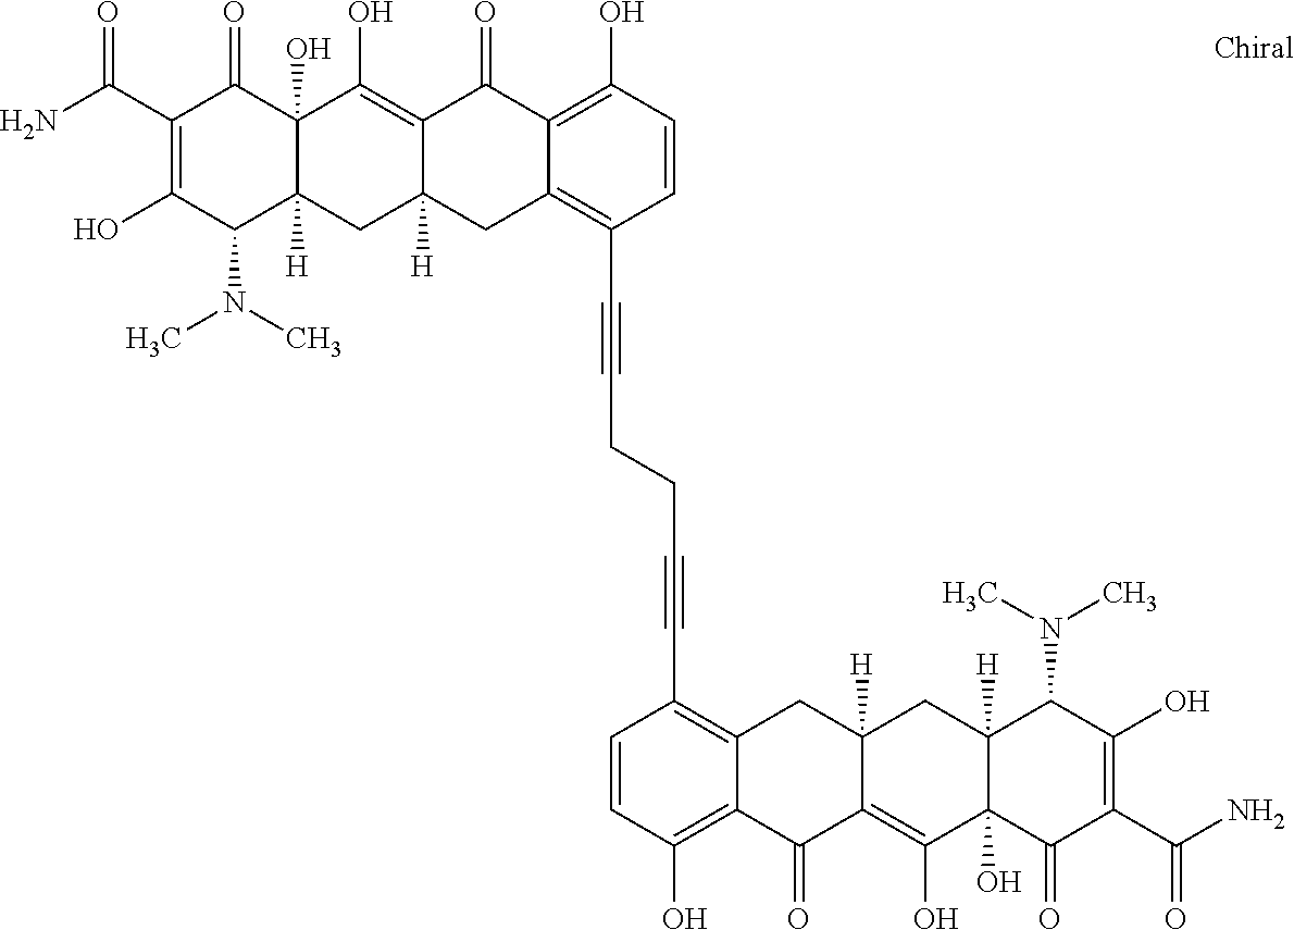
C1=CC(O)=C2C(=C1C#CCCC#CC1=C3C(=C(O)C=C1)C(=O)C1=C(O)C4(O)C([H])(CC1([H])C3)C(N(C)C)C(O)=C(C(N)=O)C4=O)CC1([H])C(=C(O)C3(O)C([H])(C1)C(N(C)C)C(O)=C(C(N)=O)C3=O)C2=O
